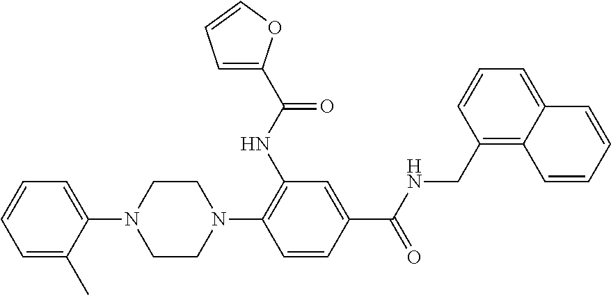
C1=C(C)C(N2CCN(C3=C(NC(=O)C4=CC=CO4)C=C(C(=O)NCC4=C5C(=CC=C4)C=CC=C5)C=C3)CC2)=CC=C1
